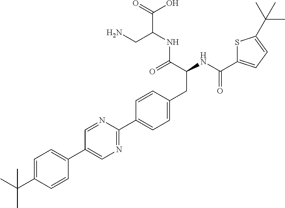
CC(C1=CC=C(C2=CN=C(C3=CC=C(CC(NC(=O)C4=CC=C(C(C)(C)C)S4)C(=O)NC(C(=O)O)CN)C=C3)N=C2)C=C1)(C)C
